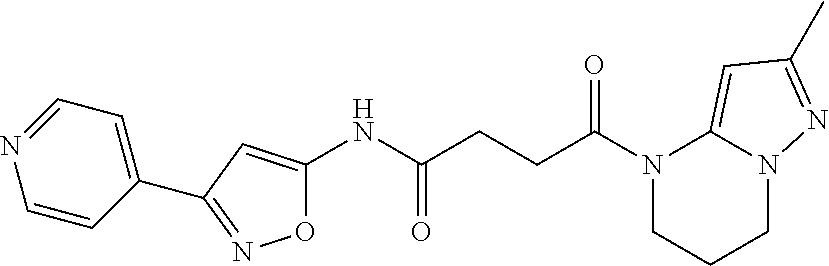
O1C(NC(CCC(N2CCCN3C2=CC(C)=N3)=O)=O)=CC(C2=CC=NC=C2)=N1
